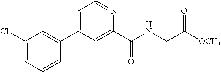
C1=C(C2=CC(Cl)=CC=C2)C=C(C(NCC([OCH3])=O)=O)N=C1
